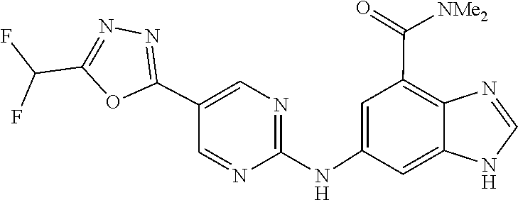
N1=CNC2=CC(NC3=NC=C(C4=NN=C(C(F)F)O4)C=N3)=CC(C(=O)[NMe2])=C12
